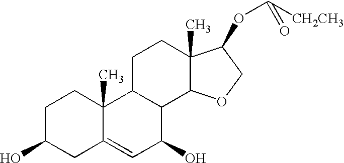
C1C(O)CC2=CC(O)C3C(C2(C)C1)CCC1(C)C3OCC1OC([CH2CH3])=O
